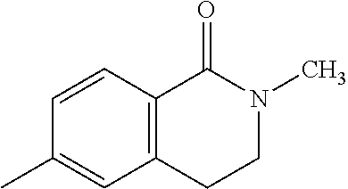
C1=CC2=C(C=C1C)CCN(C)C2=O
